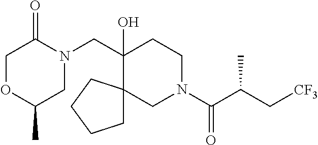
C(C1(O)CCN(C(C(C[CF3])C)=O)CC12CCCC2)N1C(=O)COC(C)C1
